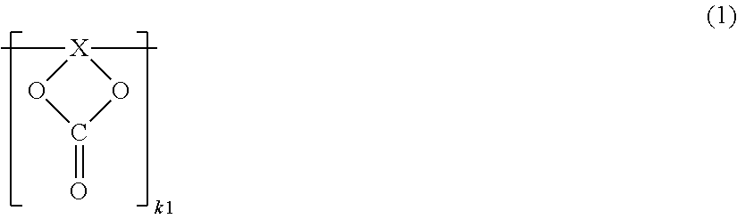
[X]1(C)(C)OC(=O)O1
